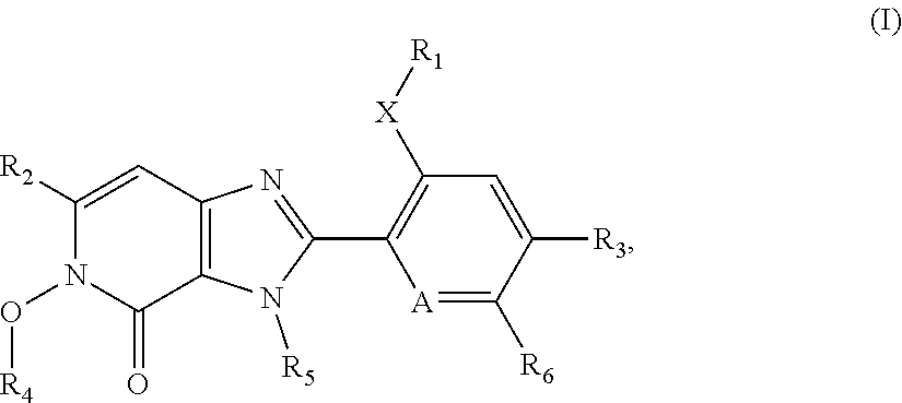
C1([R3])=CC([X][R1])=C(C2=NC3=C(N2[R5])C(=O)N(O[R4])C([R2])=C3)[A]=C1[R6]
